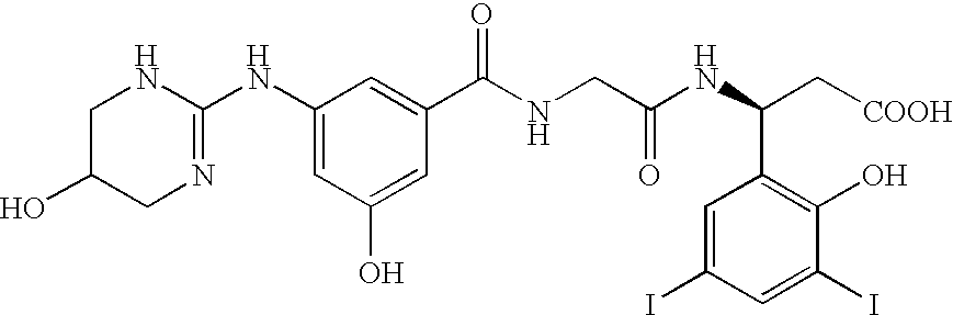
C1C(O)CN=C(NC2=CC(O)=CC(C(NCC(NC(C3=C(O)C(I)=CC(I)=C3)C[COOH])=O)=O)=C2)N1.[H].[H].[H].[H]
